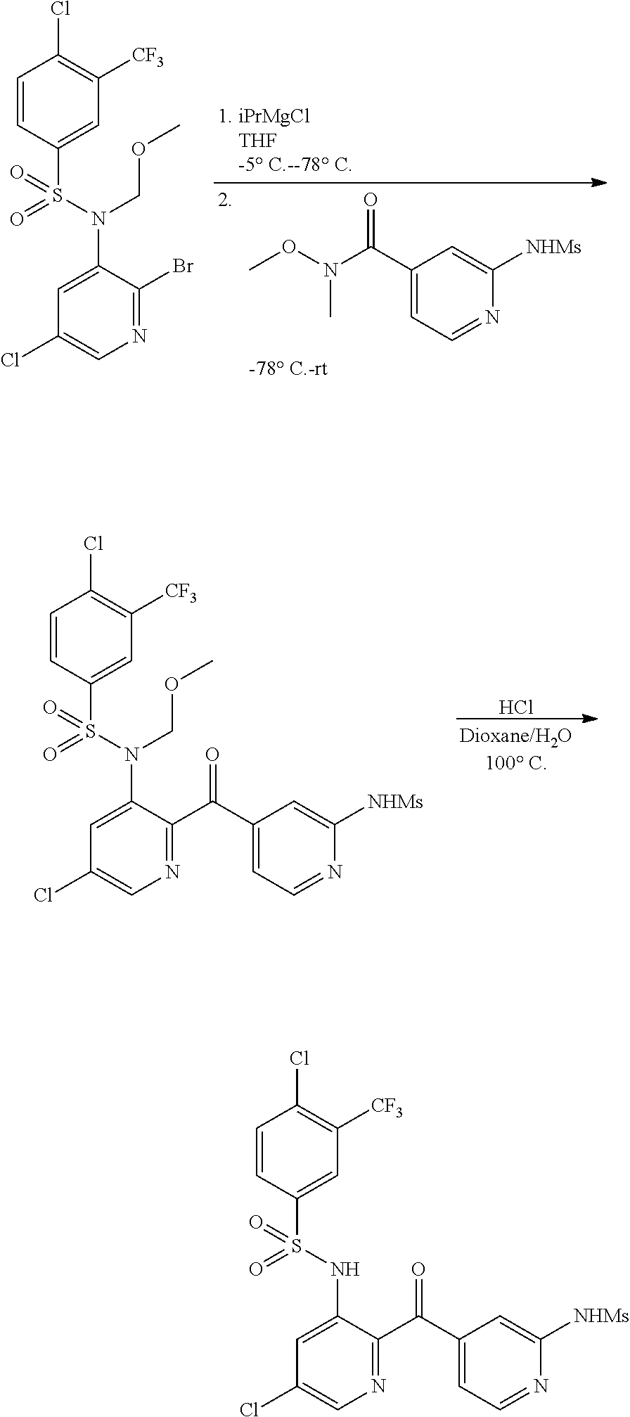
O(C)N(C)C(C1=CC=NC([NHMs])=C1)=O.C1=CC(S(N(C2=CC(Cl)=CN=C2Br)COC)(=O)=O)=CC([CF3])=C1Cl.Cl.C1=CC(S(N(C2=CC(Cl)=CN=C2C(C2=CC=NC([NHMs])=C2)=O)COC)(=O)=O)=CC([CF3])=C1Cl.C1=CC(S(NC2=CC(Cl)=CN=C2C(C2=CC=NC([NHMs])=C2)=O)(=O)=O)=CC([CF3])=C1Cl
